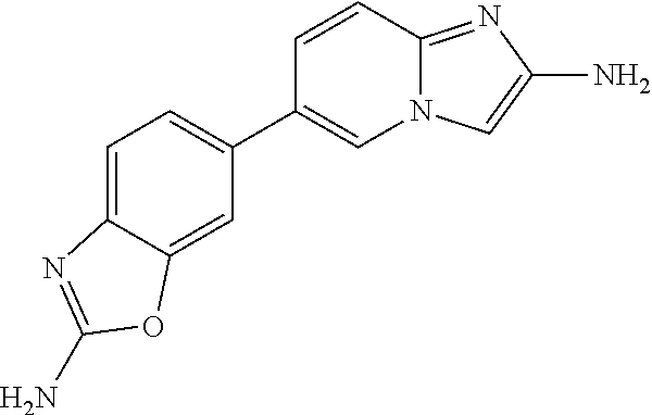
C1=C2C(=CC(C3=CN4C(=NC(N)=C4)C=C3)=C1)OC(N)=N2
